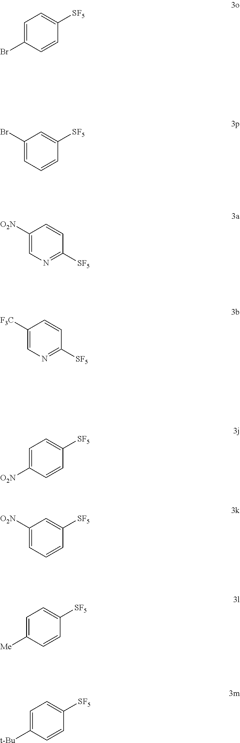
C1=C(Br)C=CC([SF5])=C1.C1(Br)=CC=CC([SF5])=C1.C1([O2N])=CN=C([SF5])C=C1.C1([F3C])=CN=C([SF5])C=C1.C1=C([O2N])C=CC([SF5])=C1.C1([O2N])=CC=CC([SF5])=C1.C1=C([Me])C=CC([SF5])=C1.C1=C([t-Bu])C=CC([SF5])=C1
